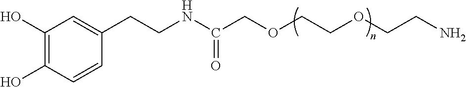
O(CCOCCN)CC(NCCC1=CC(O)=C(O)C=C1)=O
